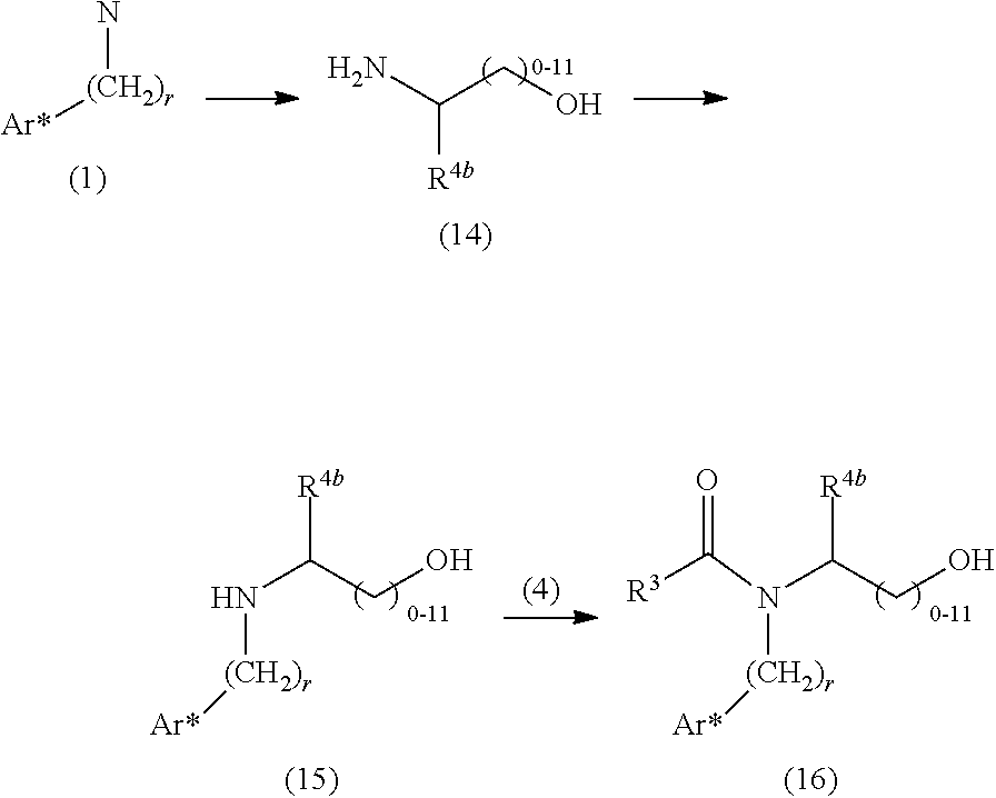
C([R4b])(CO)N.N[(CH2)r][Ar*].N(C(CO)[R4b])([(CH2)r][Ar*])C([R3])=O.N(C(CO)[R4b])[(CH2)r][Ar*]
